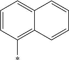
C1=CC(*)=C2C(=C1)C=CC=C2
